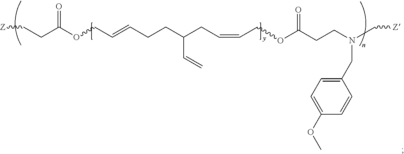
[Z]CCC(OCC=CCCC(CC=CCOC(CCN(C[Z])CC1=CC=C(OC)C=C1)=O)C=C)=O
